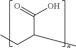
C(C(CC)C)(O)=O
